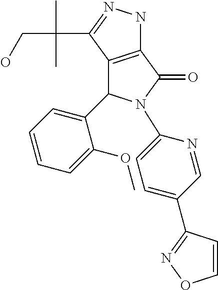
C12=C(C(C(CO)(C)C)=NN1)C(C1=CC=CC=C1OC)N(C1=CC=C(C3=NOC=C3)C=N1)C2=O
